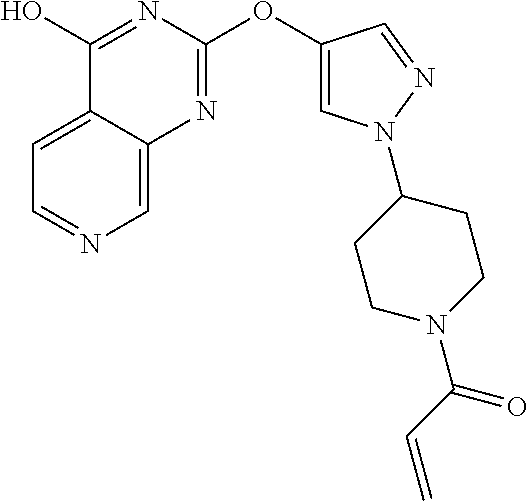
C1=C2C(=CN=C1)N=C(OC1=CN(C3CCN(C(C=C)=O)CC3)N=C1)N=C2O
